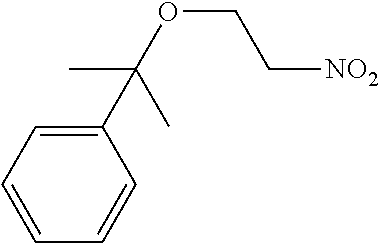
C1(C(OCC[NO2])(C)C)=CC=CC=C1
